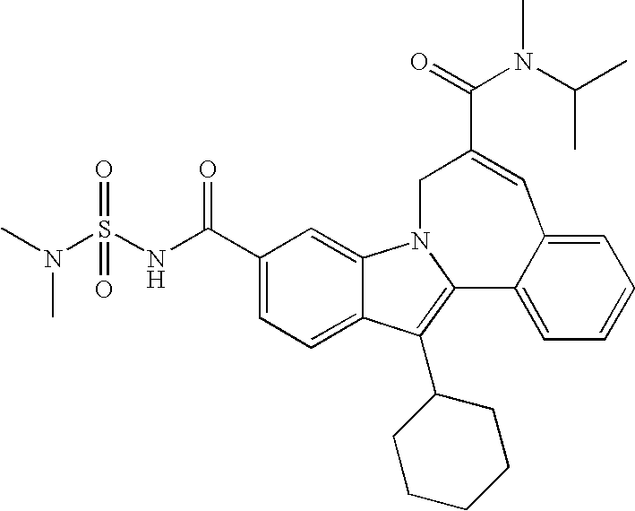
C(=O)(C1=CC2=CC=CC=C2C2=C(C3CCCCC3)C3=CC=C(C(=O)NS(N(C)C)(=O)=O)C=C3N2C1)N(C(C)C)C
